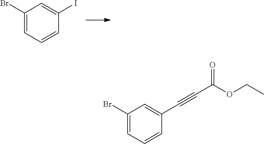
C1(Br)=CC=CC(I)=C1.C1(Br)=CC=CC(C#CC(OCC)=O)=C1
